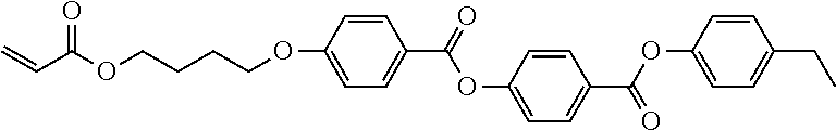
C=CC(OCCCCOC1=CC=C(C(=O)OC2=CC=C(C(OC3=CC=C(CC)C=C3)=O)C=C2)C=C1)=O
